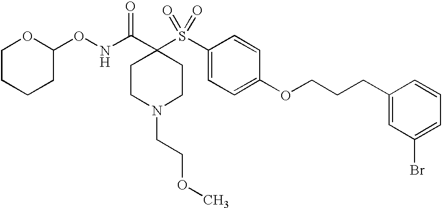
C1CN(CCOC)CCC1(C(NOC1OCCCC1)=O)S(=O)(=O)C1=CC=C(OCCCC2=CC(Br)=CC=C2)C=C1
